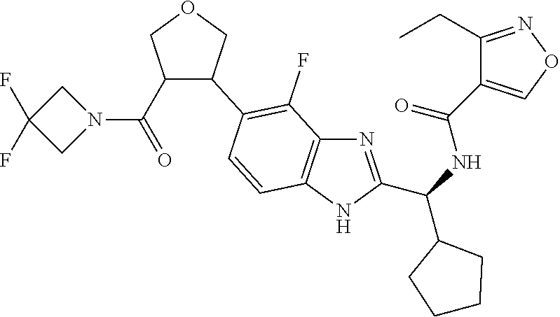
C1(C(N2CC(F)(F)C2)=O)C(C2=C(F)C3=C(C=C2)NC(C(C2CCCC2)NC(=O)C2=CON=C2CC)=N3)COC1
